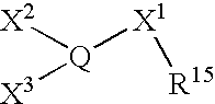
[X2][Q]([X3])[X1][R15]
